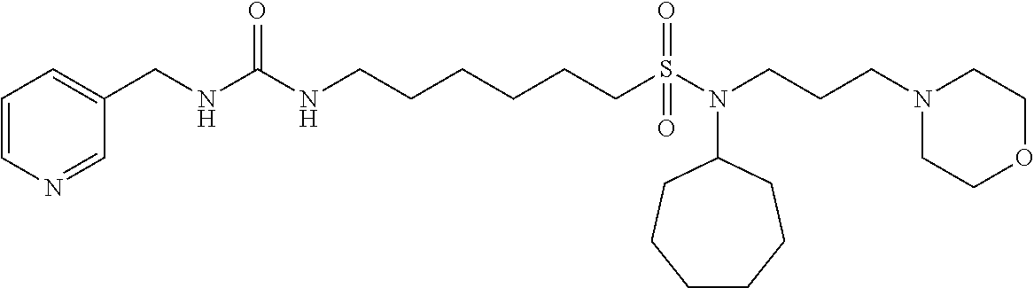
N1=CC(CNC(NCCCCCCS(N(CCCN2CCOCC2)C2CCCCCC2)(=O)=O)=O)=CC=C1
